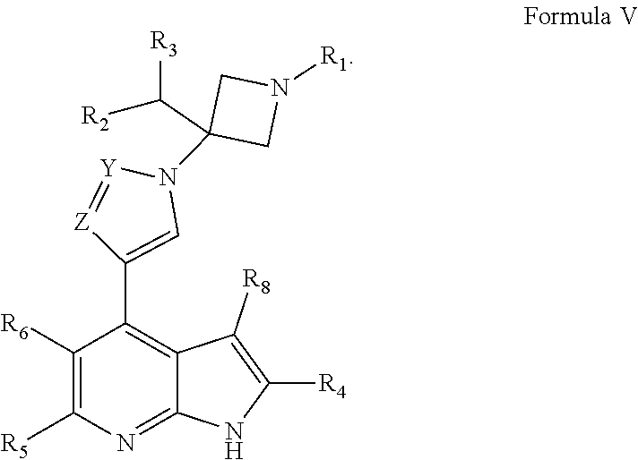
C1([R6])=C([R5])N=C2C(=C1C1=CN(C3(C([R3])[R2])CN([R1])C3)[Y]=[Z]1)C([R8])=C([R4])N2
